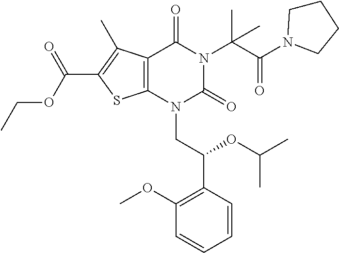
C1=CC(C(OC(C)C)CN2C(=O)N(C(C(=O)N3CCCC3)(C)C)C(=O)C3=C2SC(C(OCC)=O)=C3C)=C(OC)C=C1
